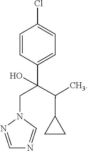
C1=NN(CC(C(C2CC2)C)(O)C2=CC=C(Cl)C=C2)C=N1
